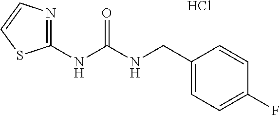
Cl.C1(CNC(NC2=NC=CS2)=O)=CC=C(F)C=C1
